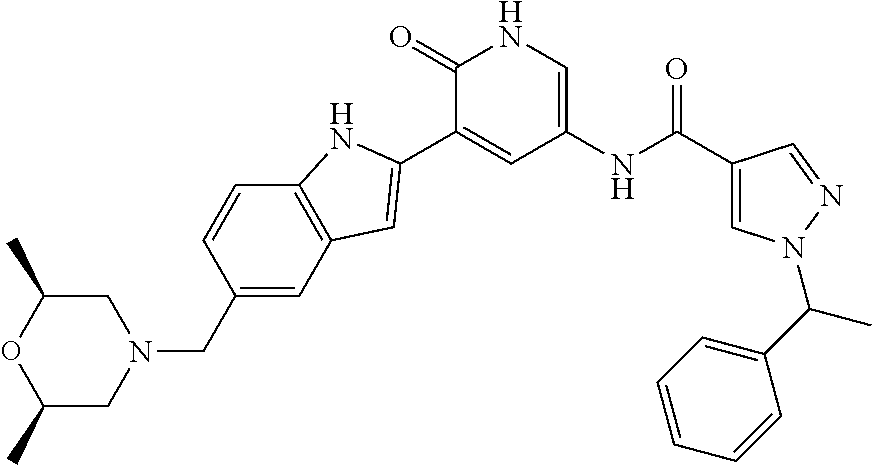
C1(=O)C(C2=CC3=C(C=CC(CN4CC(C)OC(C)C4)=C3)N2)=CC(NC(C2=CN(C(C3=CC=CC=C3)C)N=C2)=O)=CN1
